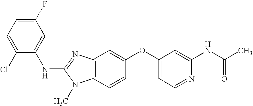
C1(F)=CC=C(Cl)C(NC2=NC3=C(N2C)C=CC(OC2=CC=NC(NC(C)=O)=C2)=C3)=C1
